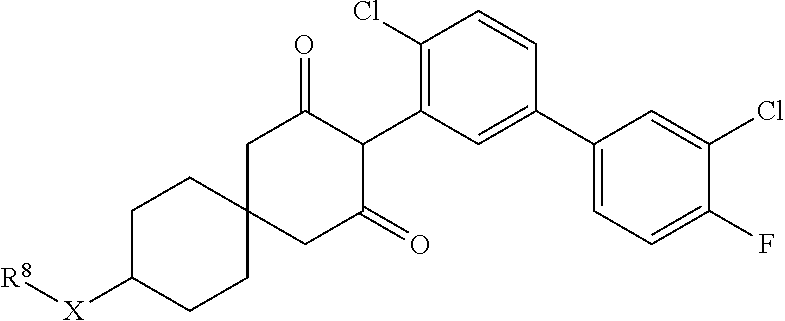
C1C([X][R8])CCC2(C1)CC(=O)C(C1=C(Cl)C=CC(C3=CC=C(F)C(Cl)=C3)=C1)C(=O)C2
